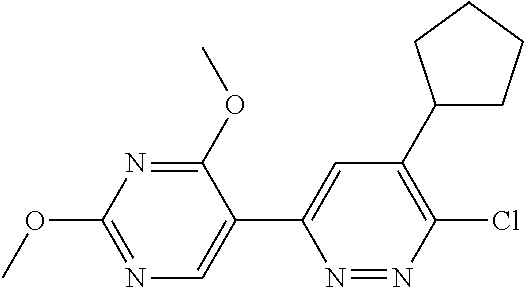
N1=C(OC)C(C2=CC(C3CCCC3)=C(Cl)N=N2)=CN=C1OC
